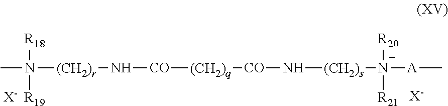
CN([R18])([R19])[(CH2)r]N[CO][(CH2)q][CO]N[(CH2)s]N([R20])([R21])[A]C.[X-].[X-]
